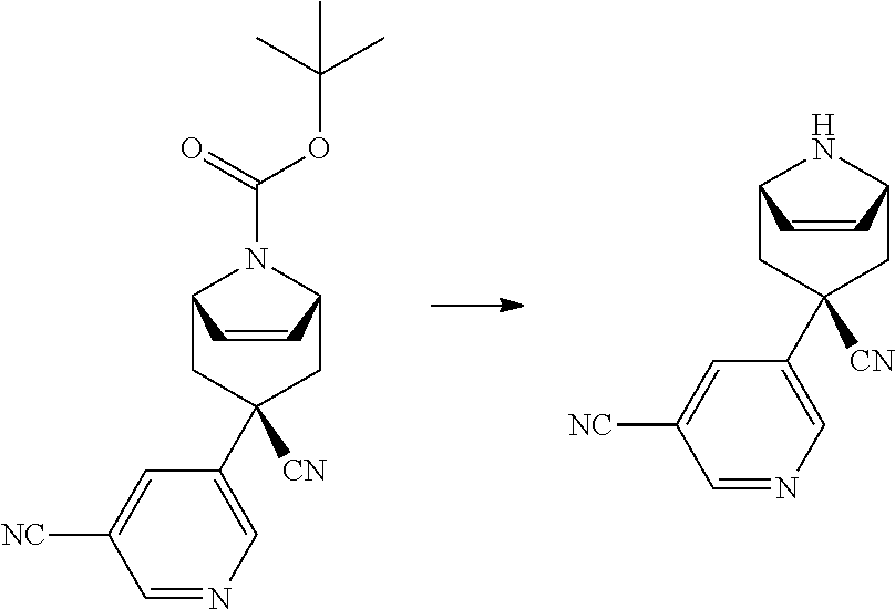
C12CC([CN])(C3=CN=CC([NC])=C3)CC(N1C(OC(C)(C)C)=O)C=C2.C12CC([CN])(C3=CN=CC([NC])=C3)CC(N1)C=C2
